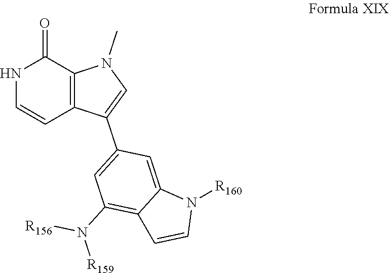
C12=C(C(=O)NC=C1)N(C)C=C2C1=CC(N([R159])[R156])=C2C(=C1)N([R160])C=C2
